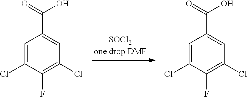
C1=C(Cl)C(F)=C(Cl)C=C1C(O)=O.C1=C(Cl)C(F)=C(Cl)C=C1C(O)=O
